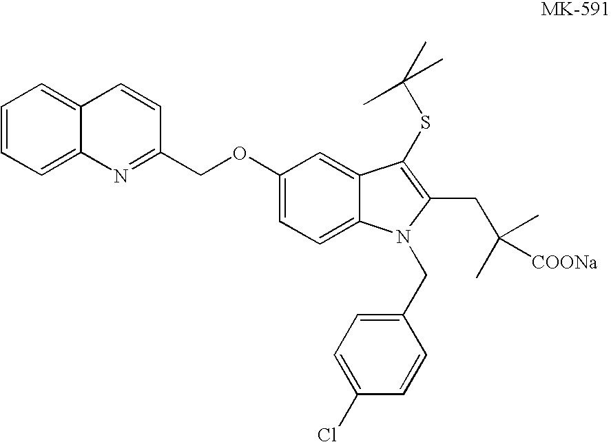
C1=C2C(=CC=C1)C=CC(COC1=CC=C3C(=C1)C(SC(C)(C)C)=C(CC(C)(C)[COONa])N3CC1=CC=C(Cl)C=C1)=N2
